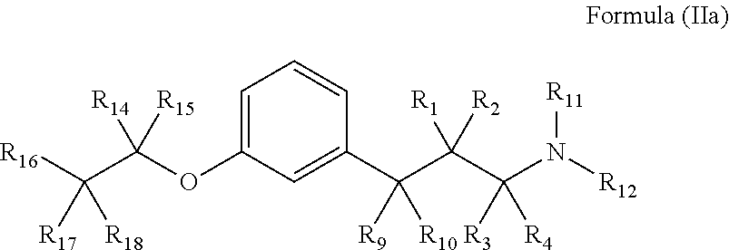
C1=C(OC(C([R16])([R18])[R17])([R15])[R14])C=C(C(C(C(N([R12])[R11])([R4])[R3])([R2])[R1])([R10])[R9])C=C1
